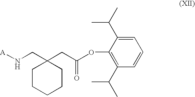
[A]NCC1(CC(OC2=C(C(C)C)C=CC=C2C(C)C)=O)CCCCC1
